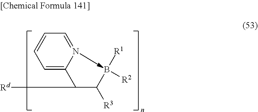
C1=C(C(C(B([R1])[R2])[R3])[Rd])N=CC=C1
